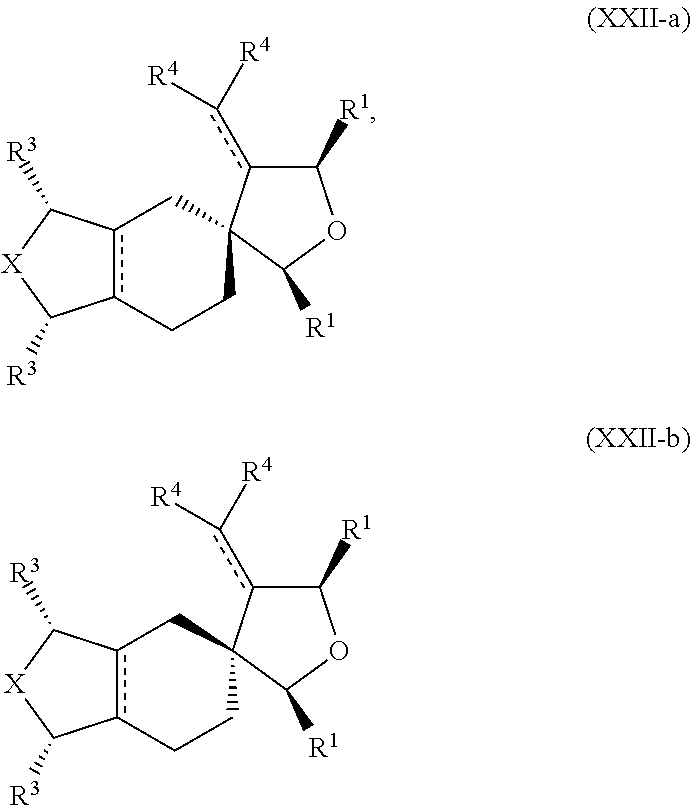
c12c(CCC3(C1)c(c([R4])[R4])C([R1])OC3[R1])C([R3])[X]C2[R3].c12c(CCC3(C1)c(c([R4])[R4])C([R1])OC3[R1])C([R3])[X]C2[R3]
